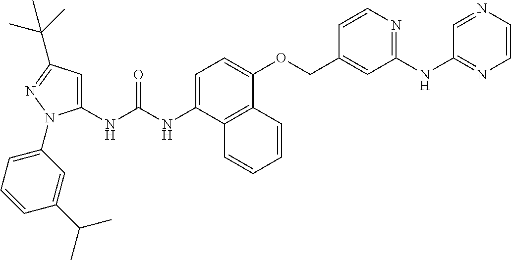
N(C(NC1=CC(C(C)(C)C)=NN1C1=CC=CC(C(C)C)=C1)=O)C1=CC=C(OCC2=CC(NC3=NC=CN=C3)=NC=C2)C2=C1C=CC=C2
